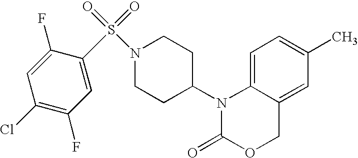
C1=C2C(=CC(C)=C1)COC(=O)N2C1CCN(S(=O)(=O)C2=CC(F)=C(Cl)C=C2F)CC1
